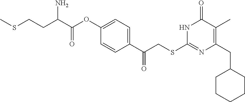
N1C(SCC(C2=CC=C(OC(C(CCSC)N)=O)C=C2)=O)=NC(CC2CCCCC2)=C(C)C1=O
